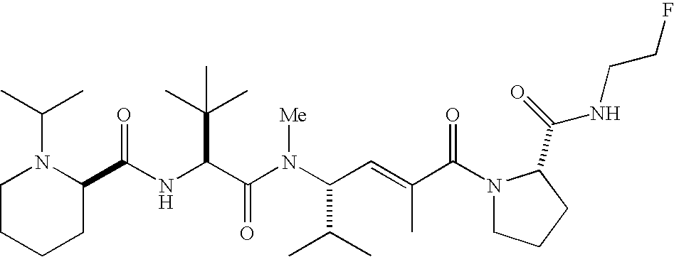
N(C(C(N(C(C(C)C)C=C(C)C(N1CCCC1C(=O)NCCF)=O)[Me])=O)C(C)(C)C)C(C1N(C(C)C)CCCC1)=O
